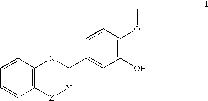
C12=C(C=CC=C1)[X]C(C1=CC(O)=C(OC)C=C1)[Y][Z]2
